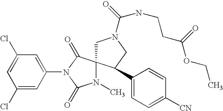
C1N(C(NCCC(=O)OCC)=O)CC(C2=CC=C([CN])C=C2)C12N(C)C(=O)N(C1=CC(Cl)=CC(Cl)=C1)C2=O
